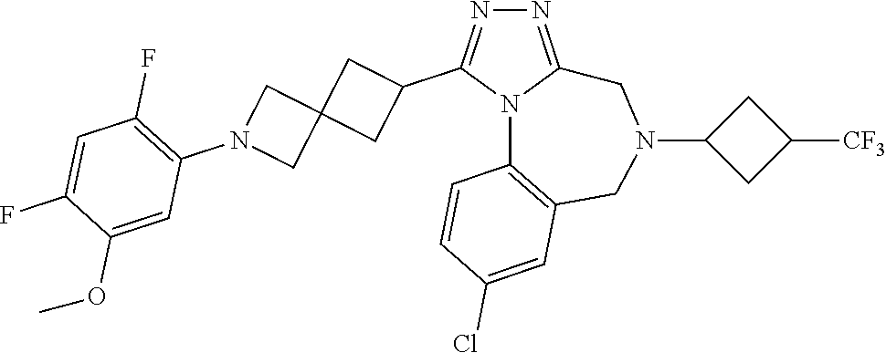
N1=C2N(C(C3CC4(C3)CN(C3=C(F)C=C(F)C(OC)=C3)C4)=N1)C1=C(CN(C3CC([CF3])C3)C2)C=C(Cl)C=C1
